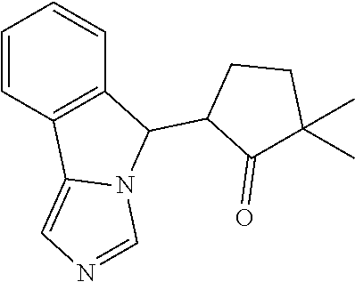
C1=CC2=C(C=C1)C(C1C(=O)C(C)(C)CC1)N1C2=CN=C1
